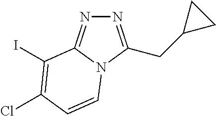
N1=C(CC2CC2)N2C(=N1)C(I)=C(Cl)C=C2
